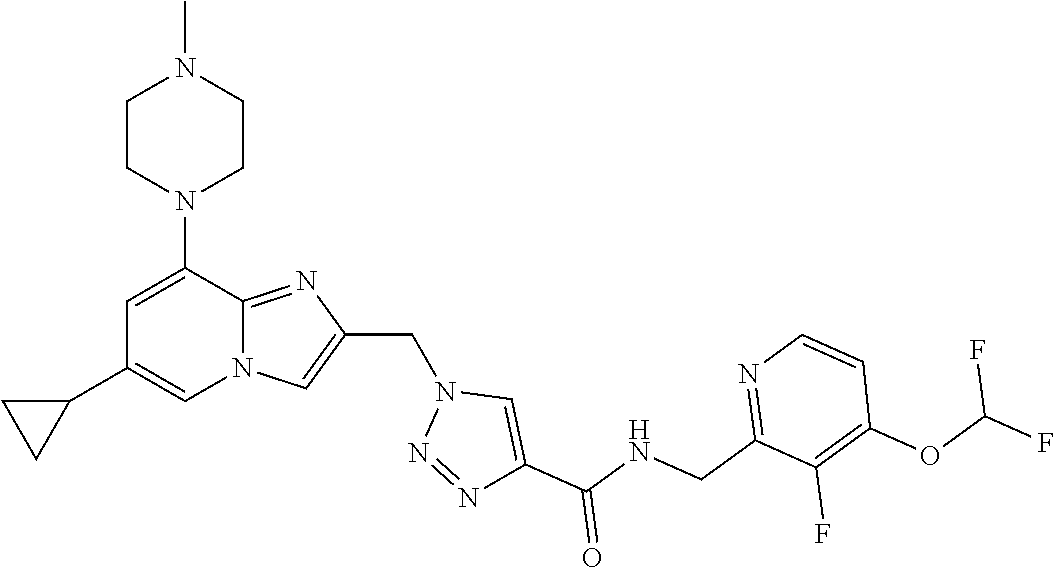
N12C(=NC(CN3N=NC(C(NCC4=NC=CC(OC(F)F)=C4F)=O)=C3)=C1)C(N1CCN(C)CC1)=CC(C1CC1)=C2
